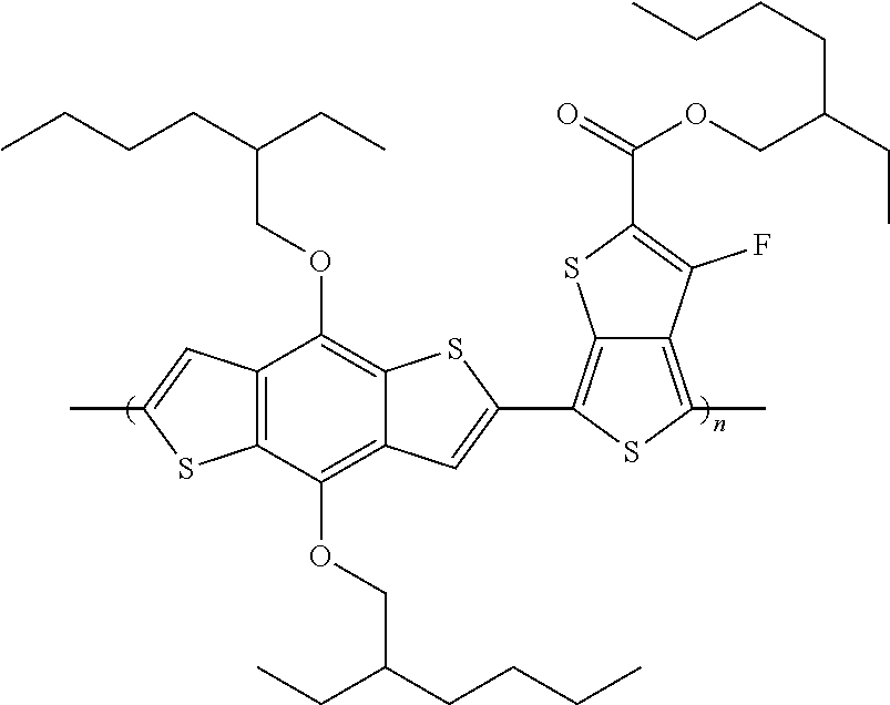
CCCCC(CC)COC1=C2C(=C(OCC(CCCC)CC)C3=C1C=C(C)S3)C=C(C1=C3C(=C(C)S1)C(F)=C(C(OCC(CC)CCCC)=O)S3)S2
